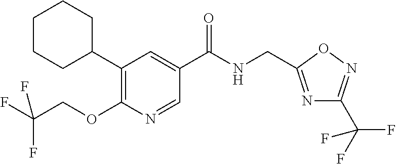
C1(C2CCCCC2)=C(OCC(F)(F)F)N=CC(C(NCC2=NC(C(F)(F)F)=NO2)=O)=C1
